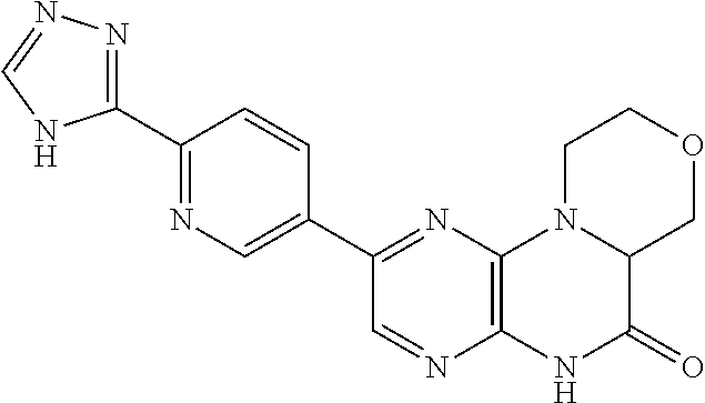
C12=C(N=C(C3=CN=C(C4=NN=CN4)C=C3)C=N1)N1C(C(=O)N2)COCC1
